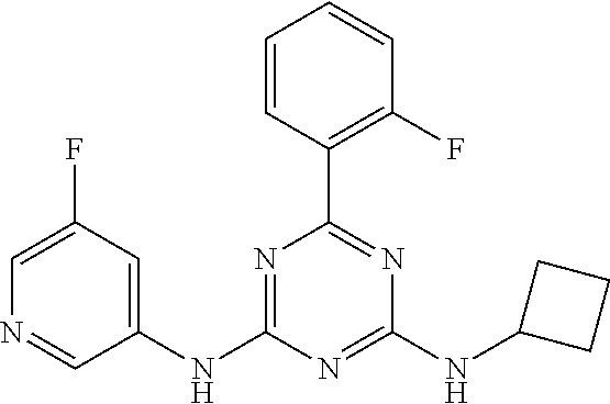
C1=CC(C2=NC(NC3CCC3)=NC(NC3=CC(F)=CN=C3)=N2)=C(F)C=C1
